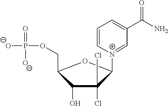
C1(O)C(COP(=O)([O-])[O-])OC([N+]2=CC(C(N)=O)=CC=C2)C1(Cl)Cl
